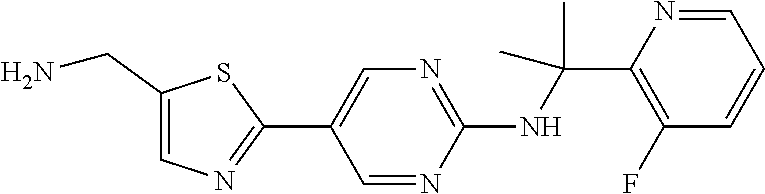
C1(C2=CN=C(NC(C)(C)C3=C(F)C=CC=N3)N=C2)=NC=C(CN)S1
